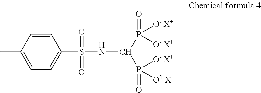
C1=C(C)C=CC(S(=O)(NC(P(=O)([O- X+])[O- X+])P(=O)([O- X+])[O1 X+])=O)=C1
